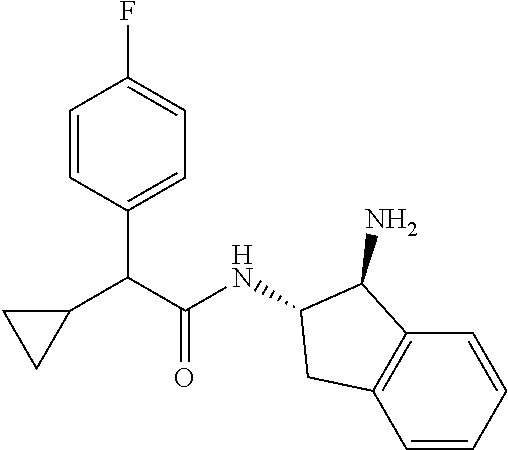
C1=CC(C(C(NC2CC3=C(C2N)C=CC=C3)=O)C2CC2)=CC=C1F
